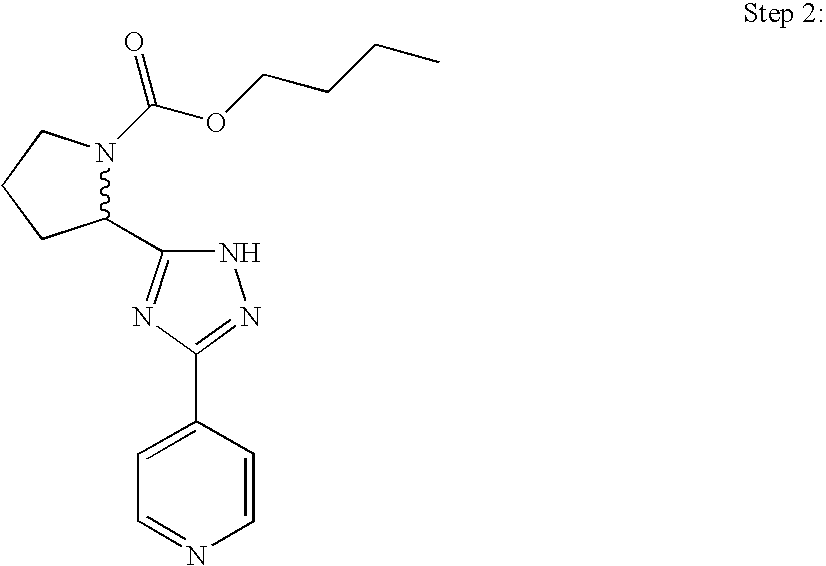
C1(C2=NC(C3=CC=NC=C3)=NN2)N(C(OCCCC)=O)CCC1
